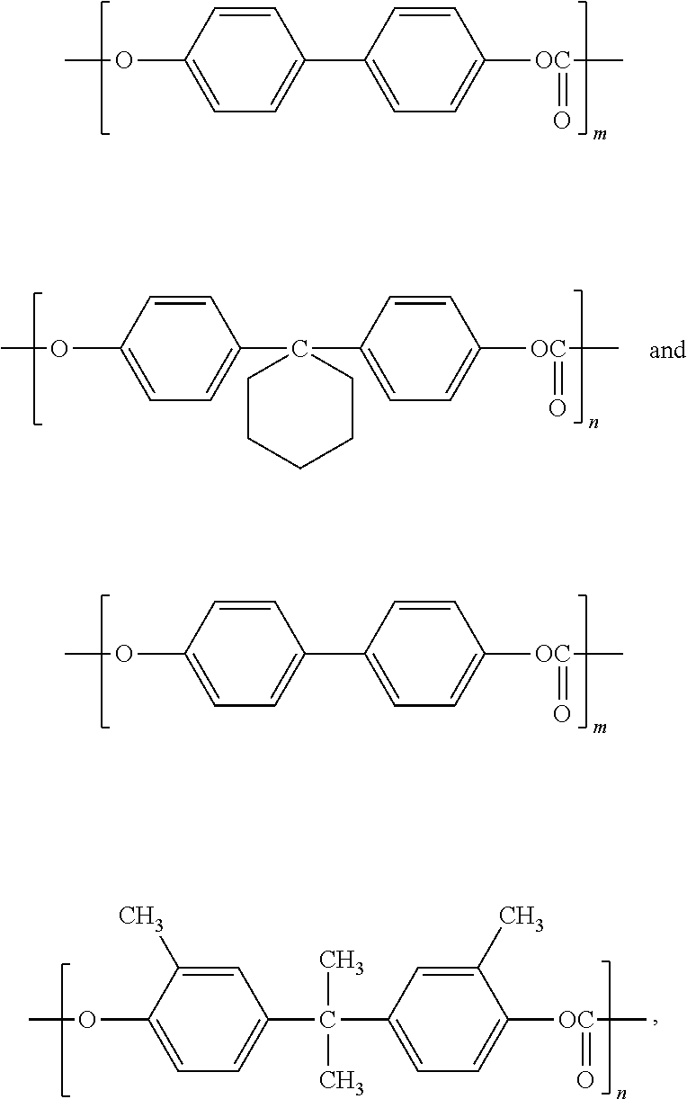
COC1=CC=C(C2=CC=C([OC](C)=O)C=C2)C=C1.COC1=CC=C(C2(C3=CC=C([OC](C)=O)C=C3)CCCCC2)C=C1.COC1=CC=C(C2=CC=C([OC](C)=O)C=C2)C=C1.COC1=CC=C(C(C2=CC=C([OC](C)=O)C(C)=C2)(C)C)C=C1C
